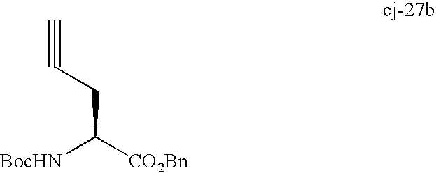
C#CCC([CO2Bn])[BocHN]
